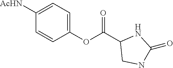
C1(OC(C2CNC(=O)N2)=O)=CC=C([AcHN])C=C1
